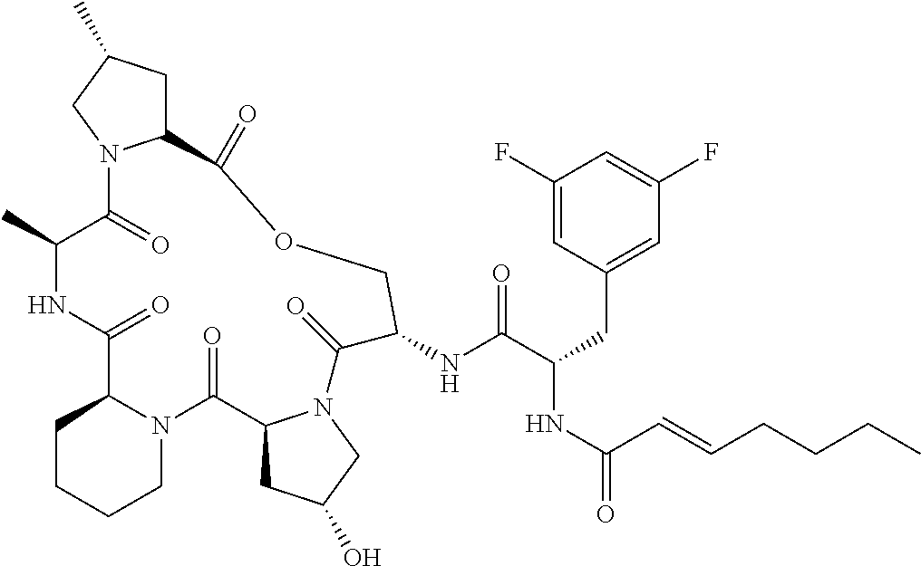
C1CCCN2C1C(=O)NC(C)C(=O)N1C(CC(C)C1)C(=O)OCC(NC(C(CC1=CC(F)=CC(F)=C1)NC(=O)C=CCCCC)=O)C(=O)N1C(C2=O)CC(O)C1
